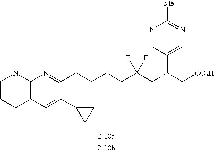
C1CCC2=C(N1)N=C(CCCCC(CC(C[CO2H])C1=CN=C([Me])N=C1)(F)F)C(C1CC1)=C2
